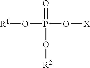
[R1]OP(=O)(O[X])O[R2]
